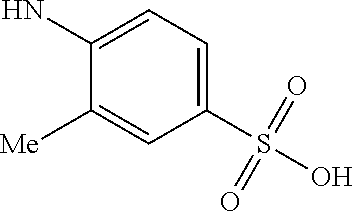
C1(S(O)(=O)=O)=CC=C(N)C([Me])=C1
